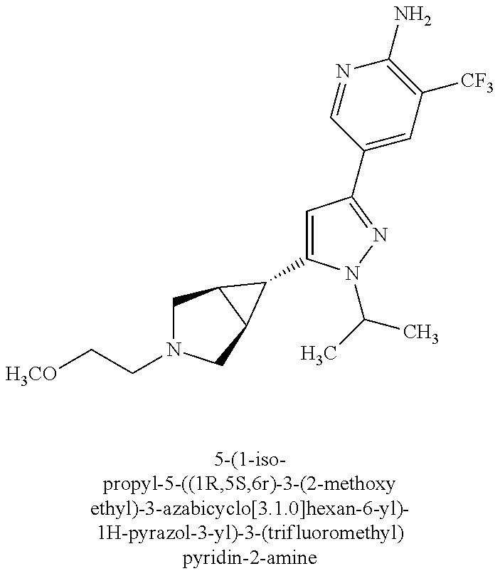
[H3CO]CCN1CC2C(C1)C2C1=CC(C2=CC([CF3])=C(N)N=C2)=NN1C(C)C
